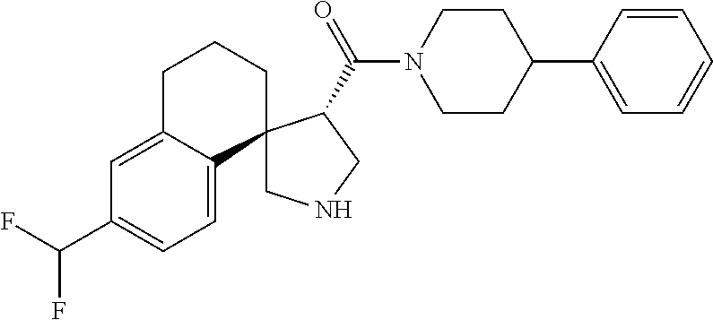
C1NCC(C(N2CCC(C3=CC=CC=C3)CC2)=O)C12C1=CC=C(C(F)F)C=C1CCC2
